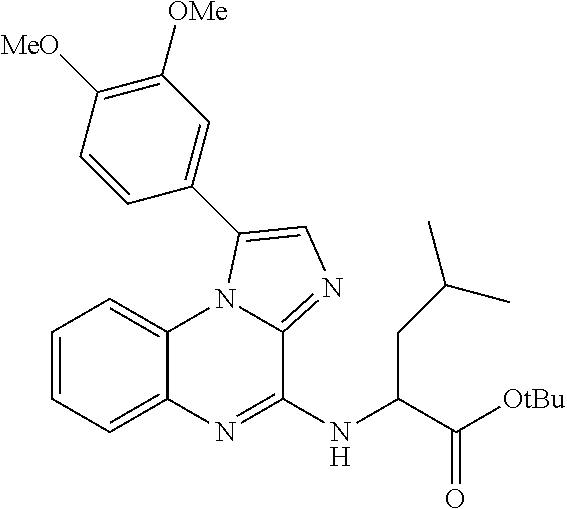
C1=CC=C2C(=C1)N1C(=NC=C1C1=CC([OMe])=C([MeO])C=C1)C(NC(C([OtBu])=O)CC(C)C)=N2
